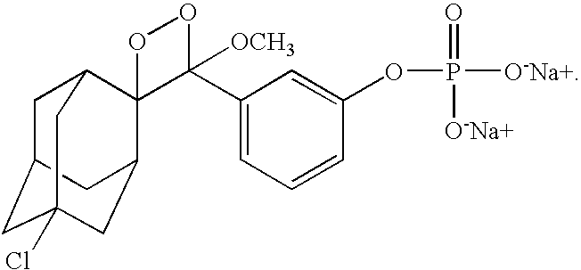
C1C2CC3(Cl)CC(C4(C1C3)C(C1=CC=CC(OP(=O)([O-Na+])[O-Na+])=C1)([OCH3])OO4)C2
